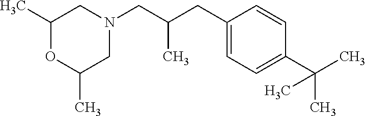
N1(CC(CC2=CC=C(C(C)(C)C)C=C2)C)CC(C)OC(C)C1
